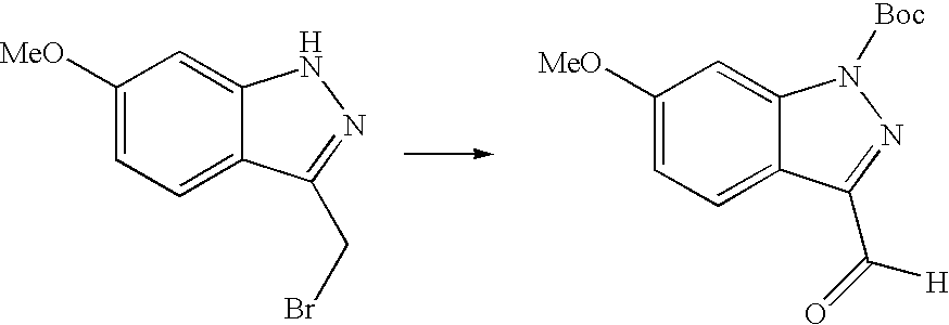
C1([MeO])=CC=C2C(=C1)NN=C2CBr.C1([MeO])=CC=C2C(=C1)N([Boc])N=C2C(=O)[H]
